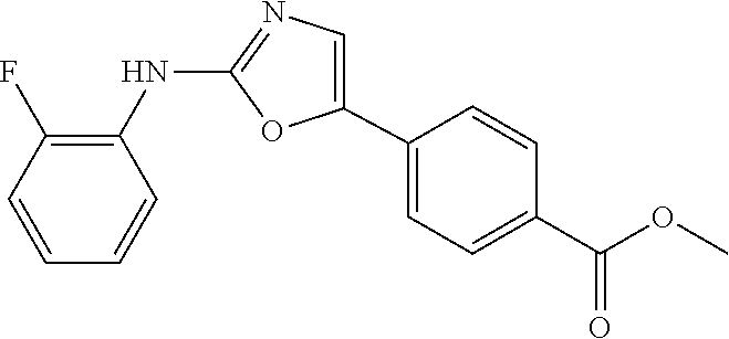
C1(NC2=C(F)C=CC=C2)=NC=C(C2=CC=C(C(OC)=O)C=C2)O1
